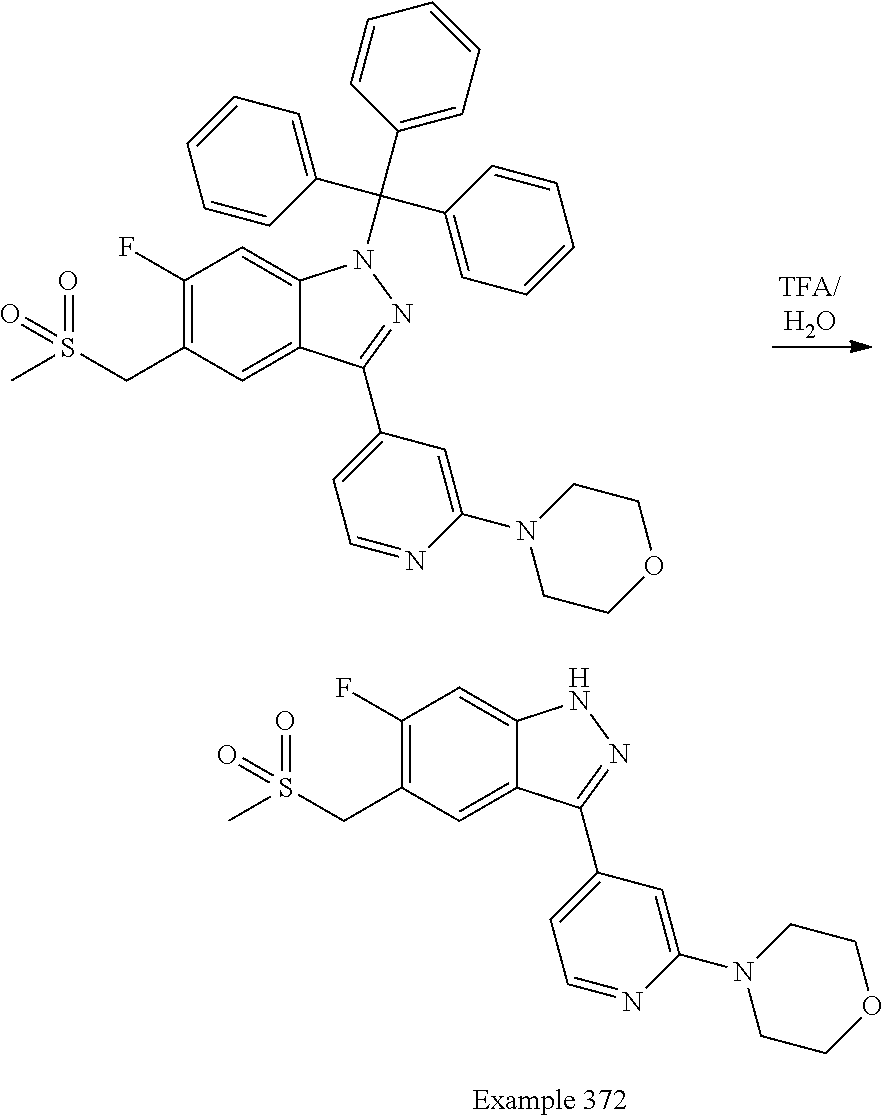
C1(F)=C(CS(C)(=O)=O)C=C2C(=C1)N(C(C1=CC=CC=C1)(C1=CC=CC=C1)C1=CC=CC=C1)N=C2C1=CC=NC(N2CCOCC2)=C1.C1(F)=C(CS(C)(=O)=O)C=C2C(=C1)NN=C2C1=CC=NC(N2CCOCC2)=C1
